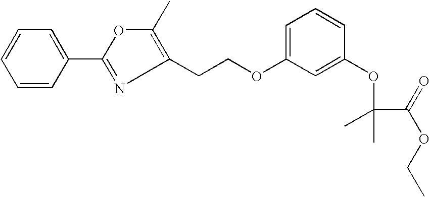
C1=CC(C2=NC(CCOC3=CC=CC(OC(C(OCC)=O)(C)C)=C3)=C(C)O2)=CC=C1
